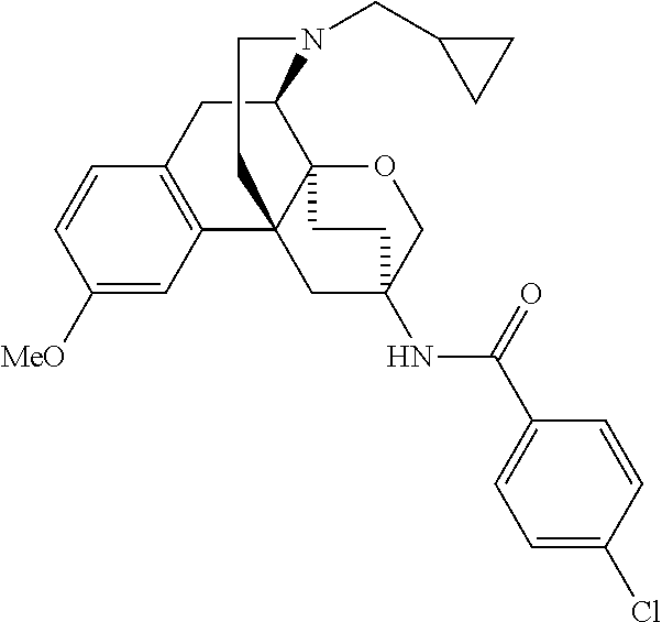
C1([MeO])=CC2=C(C=C1)CC1C34C2(CC(NC(C2=CC=C(Cl)C=C2)=O)(CO3)CC4)CCN1CC1CC1
